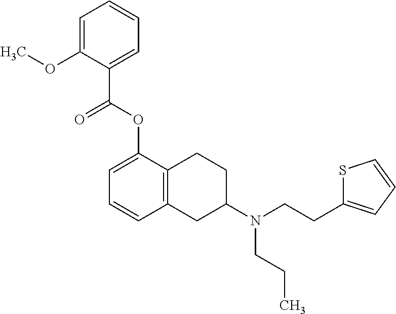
C12=C(C(OC(C3=CC=CC=C3OC)=O)=CC=C1)CCC(N(CCC1=CC=CS1)CCC)C2
